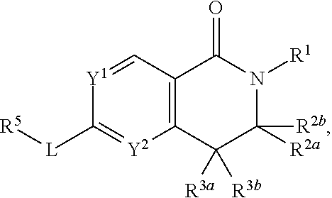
C1([L][R5])=[Y2]C2=C(C=[Y1]1)C(=O)N([R1])C([R2a])([R2b])C2([R3a])[R3b]
